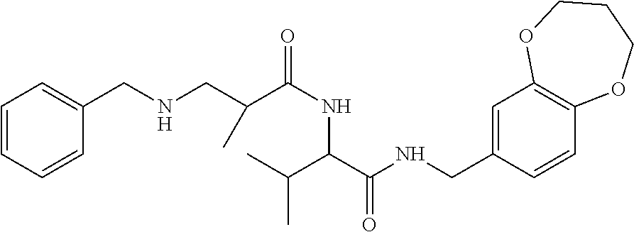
N(C(=O)C(CNCC1=CC=CC=C1)C)C(C(C)C)C(NCC1=CC2=C(C=C1)OCCCO2)=O
